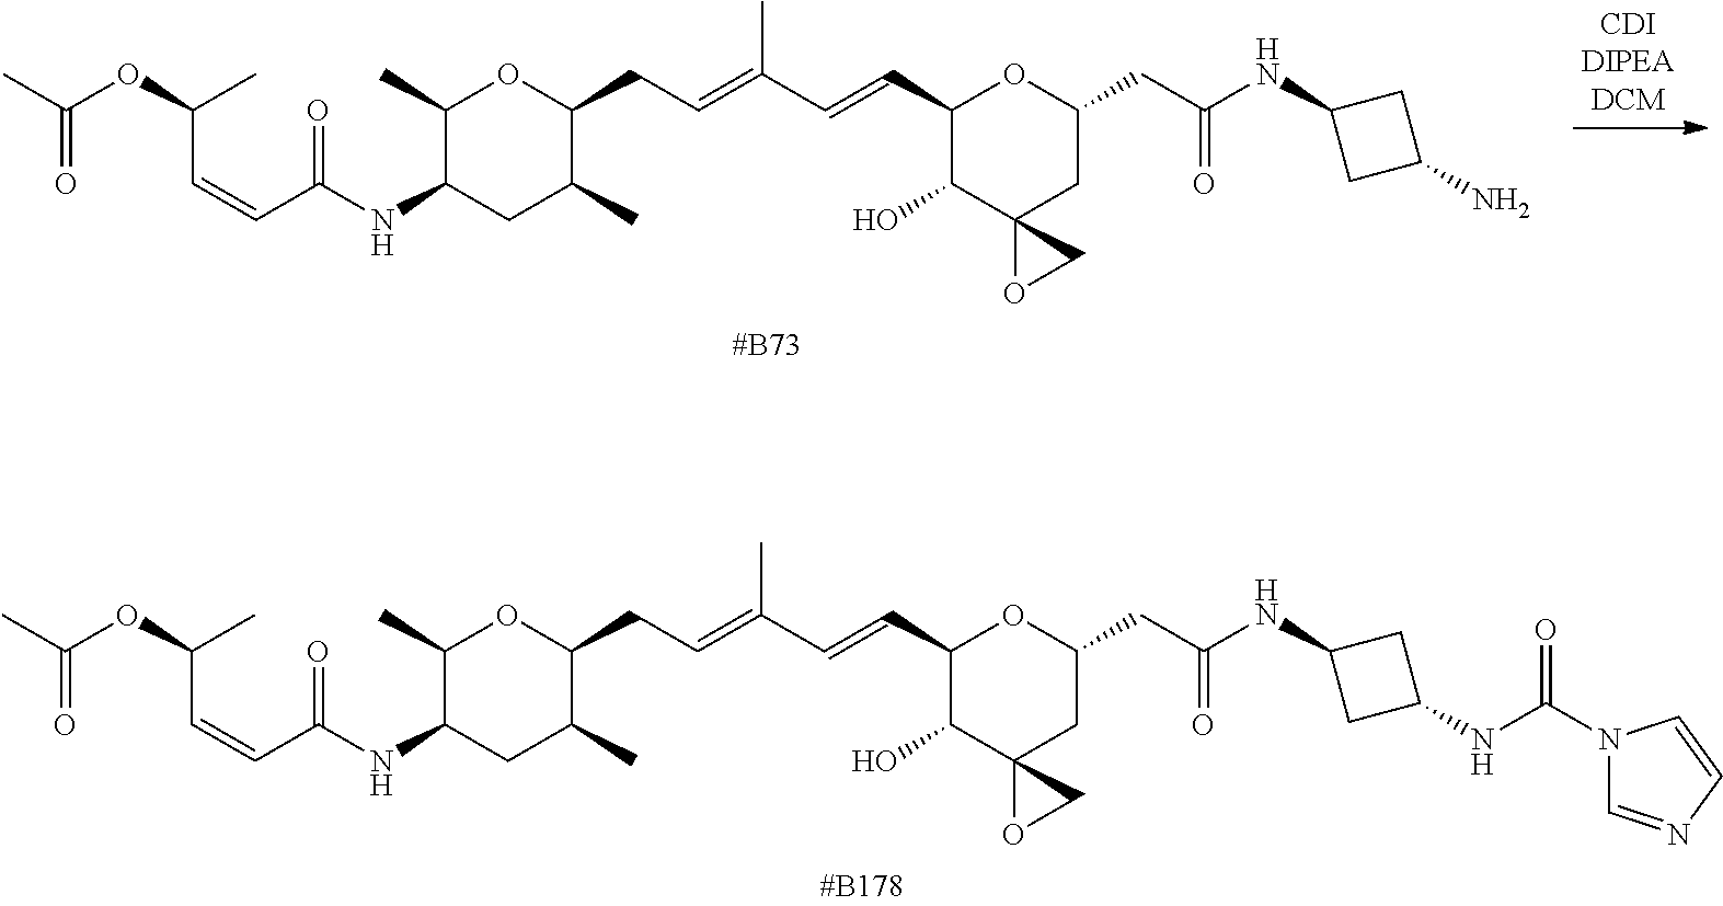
C(=CC(NC1CC(C)C(CC=C(C=CC2C(O)C3(CC(CC(NC4CC(N)C4)=O)O2)OC3)C)OC1C)=O)C(OC(C)=O)C.C(=CC(NC1CC(C)C(CC=C(C=CC2C(O)C3(CC(CC(NC4CC(NC(N5C=NC=C5)=O)C4)=O)O2)OC3)C)OC1C)=O)C(OC(C)=O)C
